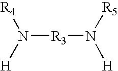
N([R3]N([R5])[H])([R4])[H]
